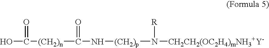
OC([(CH2)n]C(N[(CH2)p]N([CH2CH2(OC2H4)mNH3+Y-])[R])=O)=O
